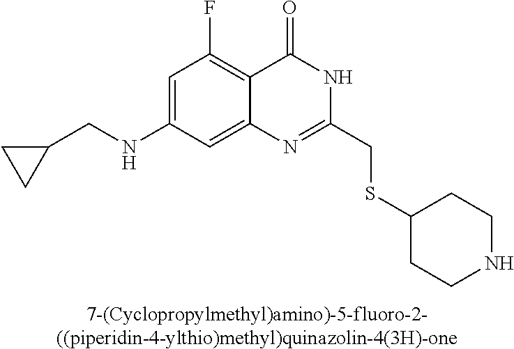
[7-(Cyclopropylmethyl)amino)-5-fluoro-2-((piperidin-4-ylthio)methyl)quinazolin-4(3H)-one].C1(NCC2CC2)=CC(F)=C2C(=C1)N=C(CSC1CCNCC1)NC2=O
